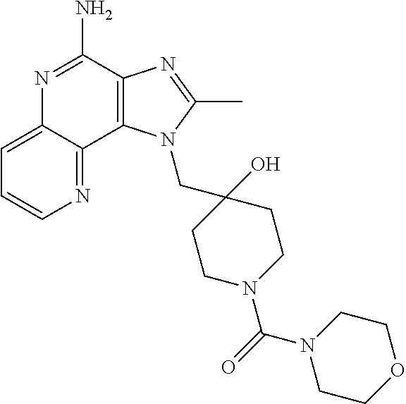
C1=CN=C2C(=C1)N=C(N)C1=C2N(CC2(O)CCN(C(=O)N3CCOCC3)CC2)C(C)=N1
